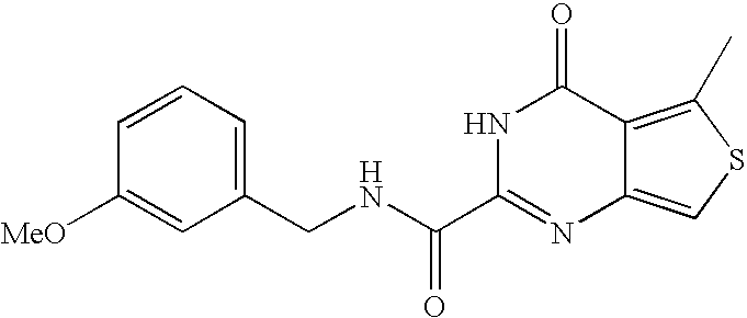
C1(CNC(C2=NC3=CSC(C)=C3C(=O)N2)=O)=CC=CC([MeO])=C1
